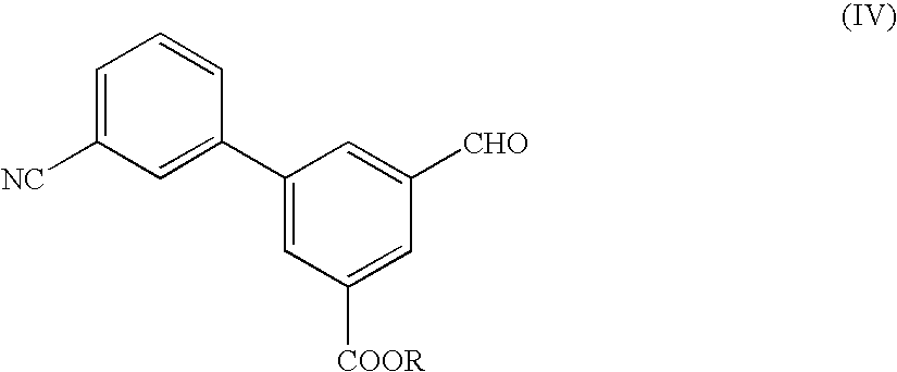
C1(C2=CC([NC])=CC=C2)=CC([COOR])=CC([CHO])=C1
